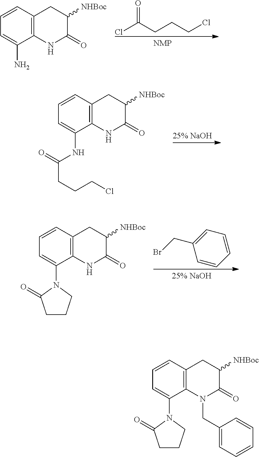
C1=CC2=C(C(N)=C1)NC(=O)C([NHBoc])C2.ClC(CCCCl)=O.C1=CC2=C(C(NC(CCCCl)=O)=C1)NC(=O)C([NHBoc])C2.C1(CBr)=CC=CC=C1.C1=CC2=C(C(N3C(=O)CCC3)=C1)NC(=O)C([NHBoc])C2.C1=CC2=C(C(N3C(=O)CCC3)=C1)N(CC1=CC=CC=C1)C(=O)C([NHBoc])C2
